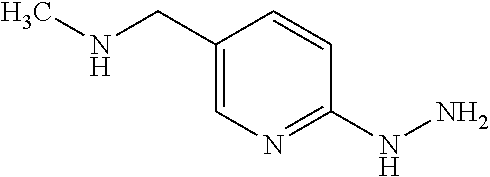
C1(CNC)=CN=C(NN)C=C1
